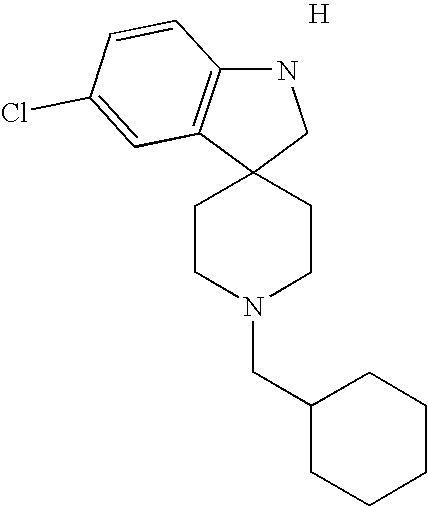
[H].N1C2=C(C3(C1)CCN(CC1CCCCC1)CC3)C=C(Cl)C=C2
